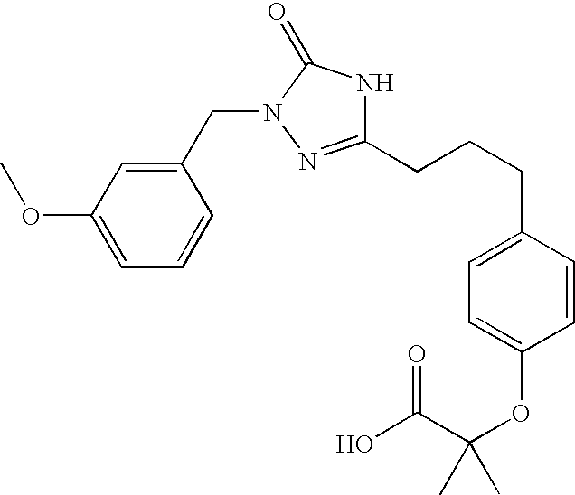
C1(CCCC2=NN(CC3=CC(OC)=CC=C3)C(=O)N2)=CC=C(OC(C(O)=O)(C)C)C=C1
